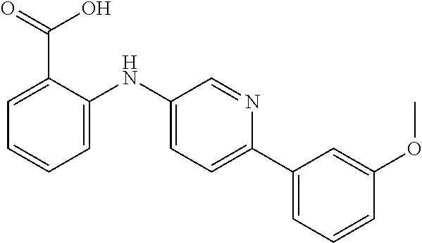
C1=C(C(=O)O)C(NC2=CC=C(C3=CC=CC(OC)=C3)N=C2)=CC=C1
